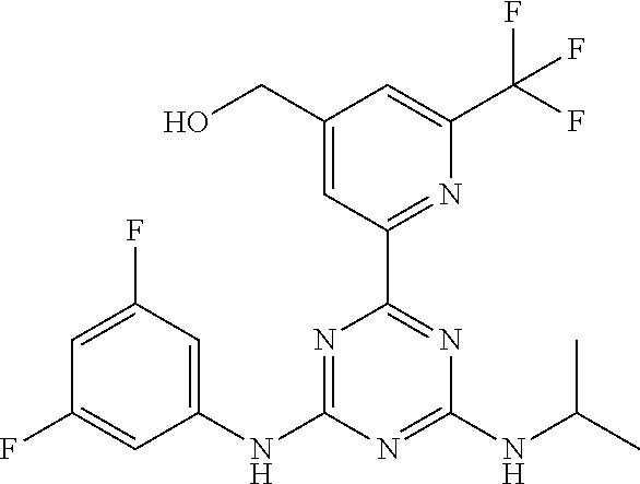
C1(CO)=CC(C2=NC(NC(C)C)=NC(NC3=CC(F)=CC(F)=C3)=N2)=NC(C(F)(F)F)=C1
